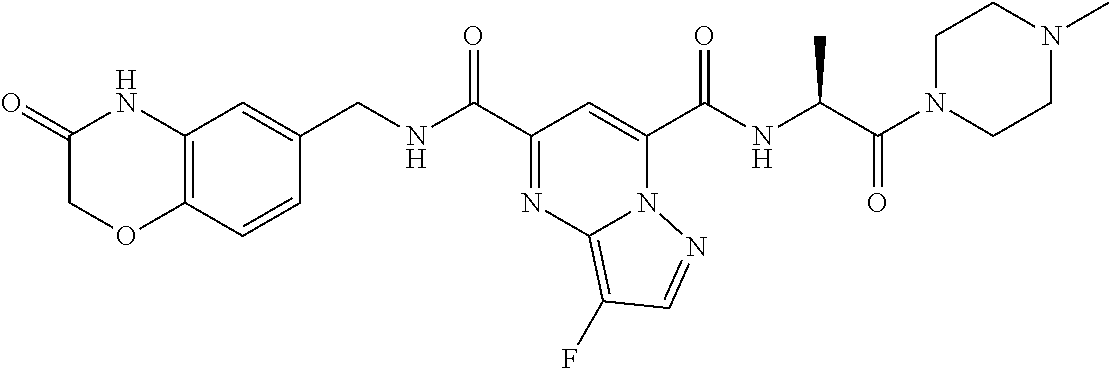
C12=C(C=CC(CNC(C3=NC4=C(F)C=NN4C(C(NC(C(=O)N4CCN(C)CC4)C)=O)=C3)=O)=C1)OCC(=O)N2
